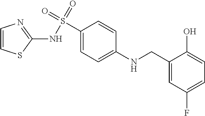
C1(CNC2=CC=C(S(NC3=NC=CS3)(=O)=O)C=C2)=CC(F)=CC=C1O
